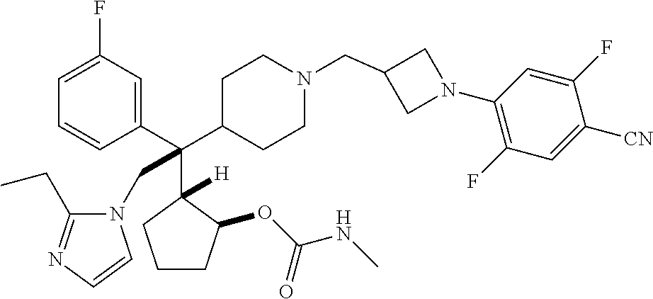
C1=C(F)C=C(C(C2CCN(CC3CN(C4=C(F)C=C([CN])C(F)=C4)C3)CC2)(C2([H])C(OC(NC)=O)CCC2)CN2C(CC)=NC=C2)C=C1
